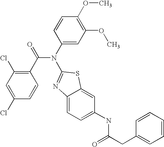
C1(Cl)=CC(Cl)=C(C(=O)N(C2=CC(OC)=C(OC)C=C2)C2=NC3=CC=C(NC(CC4=CC=CC=C4)=O)C=C3S2)C=C1
